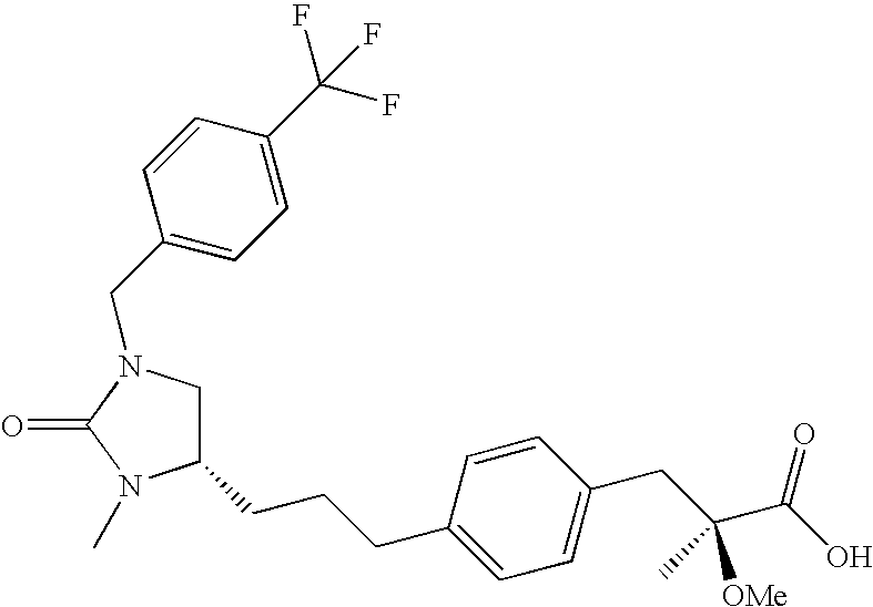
C1(CCCC2=CC=C(CC(C(O)=O)([OMe])C)C=C2)CN(CC2=CC=C(C(F)(F)F)C=C2)C(=O)N1C
